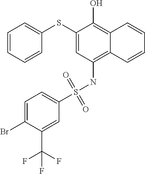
C1=CC=CC(SC2=CC(NS(C3=CC=C(Br)C(C(F)(F)F)=C3)(=O)=O)=C3C(=C2O)C=CC=C3)=C1
